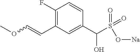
O=S(C(C1=CC(C=COC)=C(F)C=C1)O)(O[Na])=O
